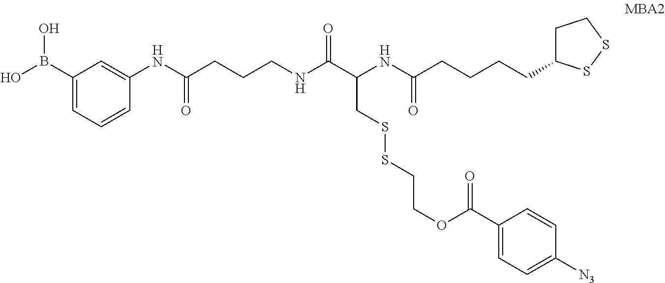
C(CCCNC(C(CSSCCOC(C1=CC=C([N3])C=C1)=O)NC(CCCCC1CCSS1)=O)=O)(NC1=CC(B(O)O)=CC=C1)=O
